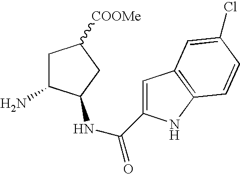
C1C(N)C(NC(=O)C2=CC3=C(N2)C=CC(Cl)=C3)CC1[COOMe]
